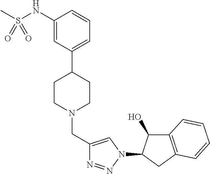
C1(NS(C)(=O)=O)=CC(C2CCN(CC3=CN(C4C(O)C5=C(C4)C=CC=C5)N=N3)CC2)=CC=C1
